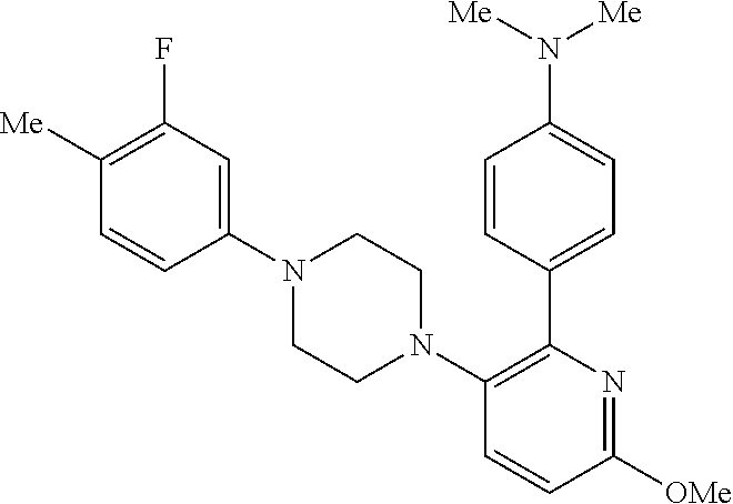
N1(C2=CC(F)=C([Me])C=C2)CCN(C2=C(C3=CC=C(N([Me])[Me])C=C3)N=C([OMe])C=C2)CC1
